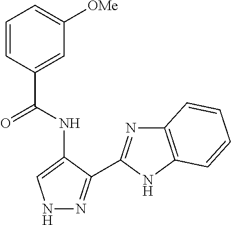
C1=CC(C(=O)NC2=CNN=C2C2=NC3=C(N2)C=CC=C3)=CC([OMe])=C1
